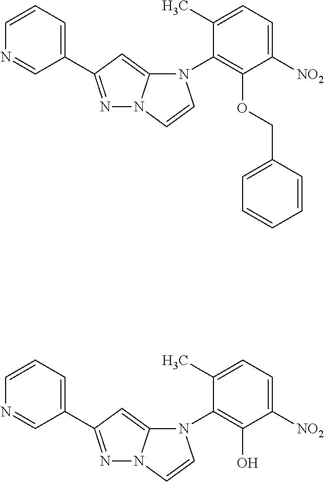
C1=CC=C(C2=NN3C(=C2)N(C2=C(OCC4=CC=CC=C4)C([NO2])=CC=C2C)C=C3)C=N1.C1=CC=C(C2=NN3C(=C2)N(C2=C(O)C([NO2])=CC=C2C)C=C3)C=N1
